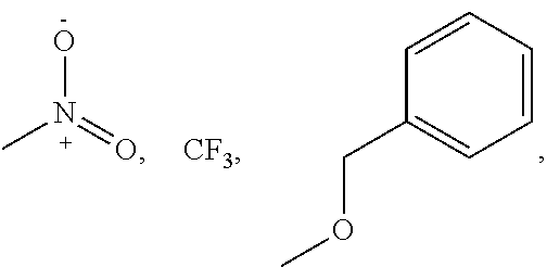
COCC1=CC=CC=C1.ON(=O)C
